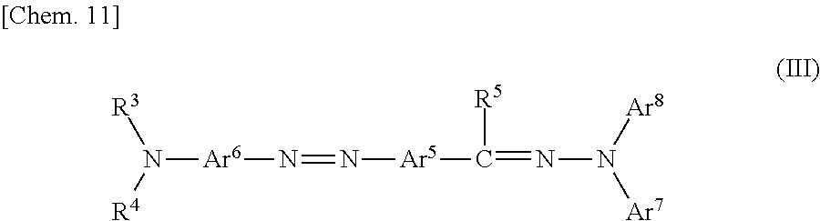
N([Ar6]N=N[Ar5]C([R5])=NN([Ar7])[Ar8])([R4])[R3]
